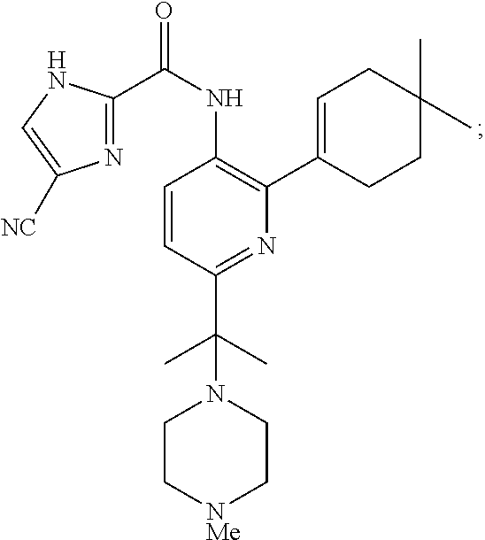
N1=C(C(NC2=C(C3=CCC(C)(C)CC3)N=C(C(C)(C)N3CC[NMe]CC3)C=C2)=O)NC=C1[NC]
